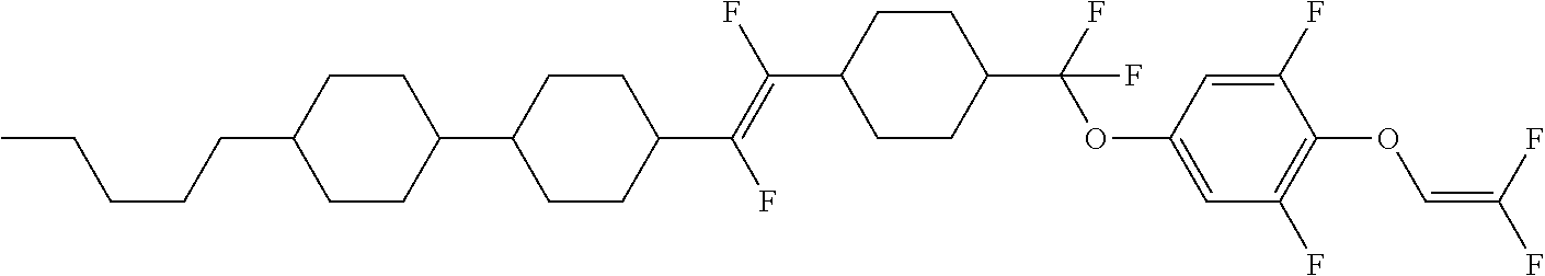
C1CC(C2CCC(C(=C(F)C3CCC(C(F)(OC4=CC(F)=C(OC=C(F)F)C(F)=C4)F)CC3)F)CC2)CCC1CCCCC
